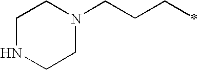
C1NCCN(CCCC)C1
